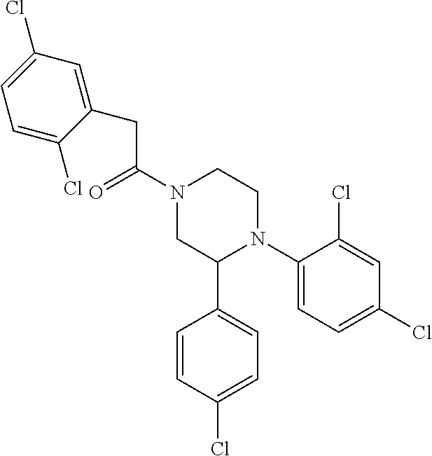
C(C(N1CC(C2=CC=C(Cl)C=C2)N(C2=CC=C(Cl)C=C2Cl)CC1)=O)C1=CC(Cl)=CC=C1Cl
